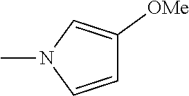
CN1C=CC([OMe])=C1
